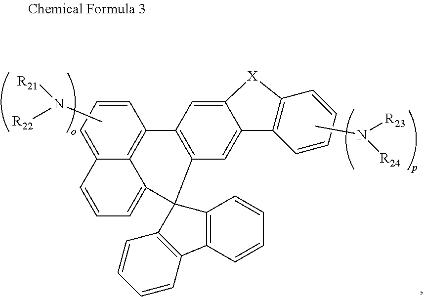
C1=CC2=C3C(=C1)C=CC=C3C1(C3=C2C=C2C(=C3)C3=C(C=CC=C3)[X]2)C2=C(C3=C1C=CC=C3)C=CC=C2.CN([R21])[R22].CN([R23])[R24]
